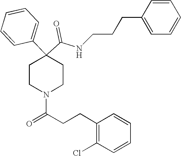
N(C(C1(C2=CC=CC=C2)CCN(C(=O)CCC2=C(Cl)C=CC=C2)CC1)=O)CCCC1=CC=CC=C1
